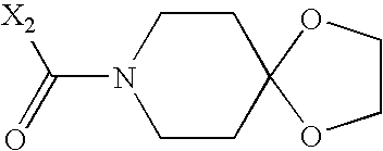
N1(C(=O)[X2])CCC2(CC1)OCCO2
